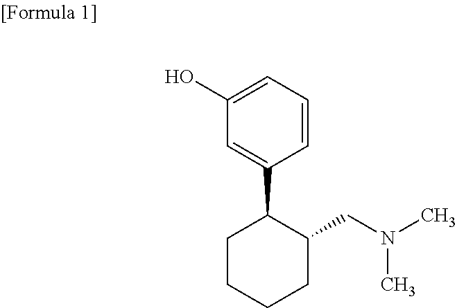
C1=CC=C(O)C=C1C1CCCCC1CN(C)C
